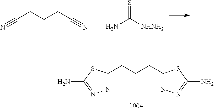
C(CCCC#N)#N.NC([NHNH2])=S.C(CCC1=NN=C(N)S1)C1=NN=C(N)S1
